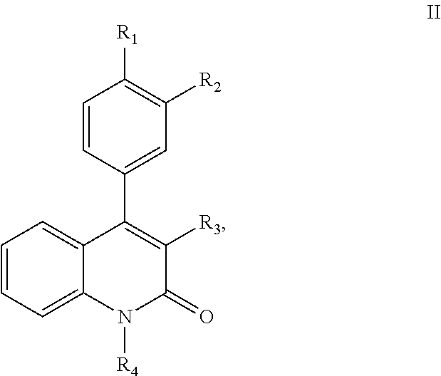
C1=CC=C2C(=C1)C(C1=CC([R2])=C([R1])C=C1)=C([R3])C(=O)N2[R4]
